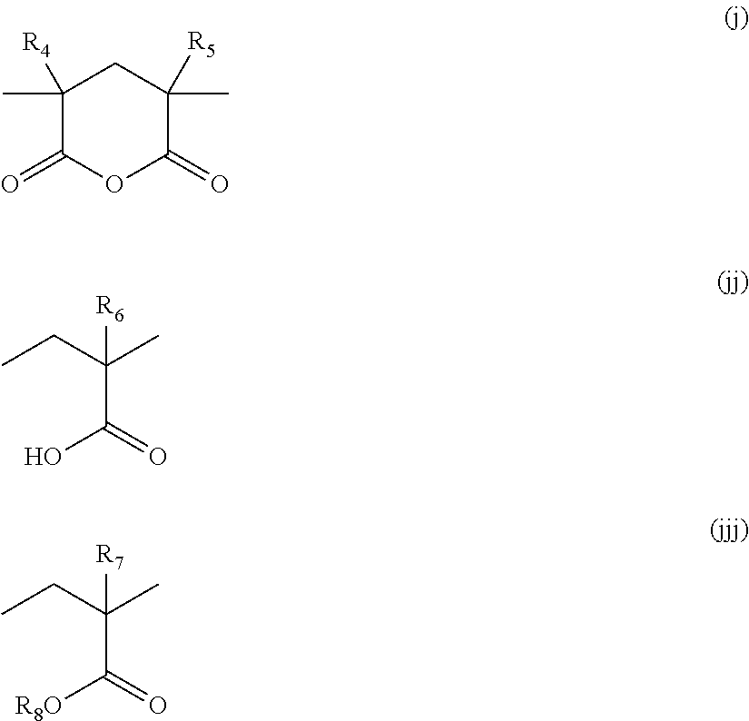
C1(C)([R4])C(=O)OC(=O)C(C)([R5])C1.C(C)(CC)(C(=O)O)[R6].C(C)(CC)(C(=O)[R8O])[R7]
